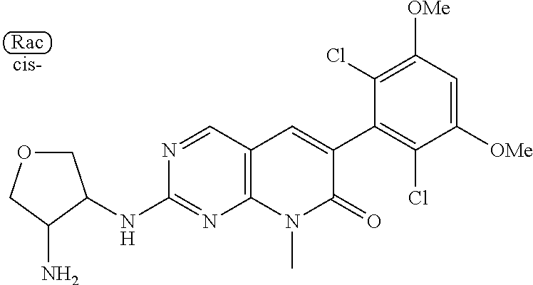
N1=CC2=C(N=C1NC1COCC1N)N(C)C(=O)C(C1=C(Cl)C([OMe])=CC([OMe])=C1Cl)=C2
